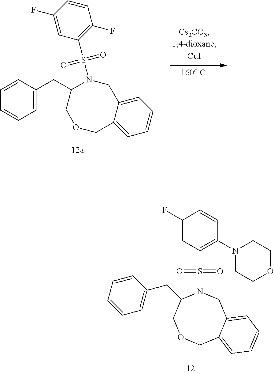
N1(S(C2=C(N3CCOCC3)C=CC(F)=C2)(=O)=O)CC2=CC=CC=C2COCC1CC1=CC=CC=C1.C1=C(CC2COCC3=CC=CC=C3CN2S(C2=C(F)C=CC(F)=C2)(=O)=O)C=CC=C1
